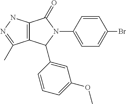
C12=C(NN=C1C)C(=O)N(C1=CC=C(Br)C=C1)C2C1=CC(OC)=CC=C1
